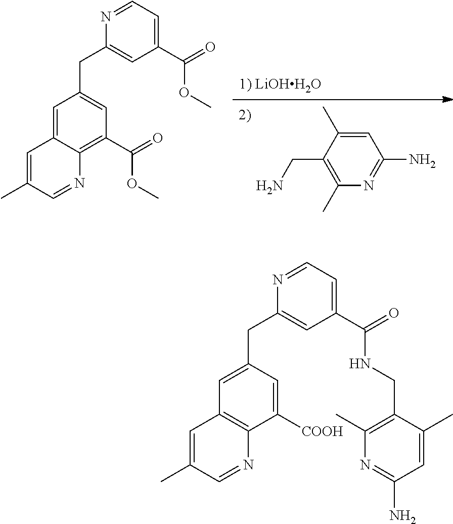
[1) LiOHH2O].C1=C(C)C(CN)=C(C)N=C1N.C1=C2C(=C(C(=O)OC)C=C1CC1=CC(C(=O)OC)=CC=N1)N=CC(C)=C2.C1(CC2=CC(C(=O)NCC3=C(C)N=C(N)C=C3C)=CC=N2)=CC2=C(C([COOH])=C1)N=CC(C)=C2
